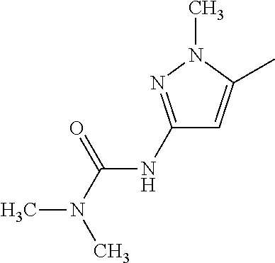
C1(NC(N(C)C)=O)=NN(C)C(C)=C1
